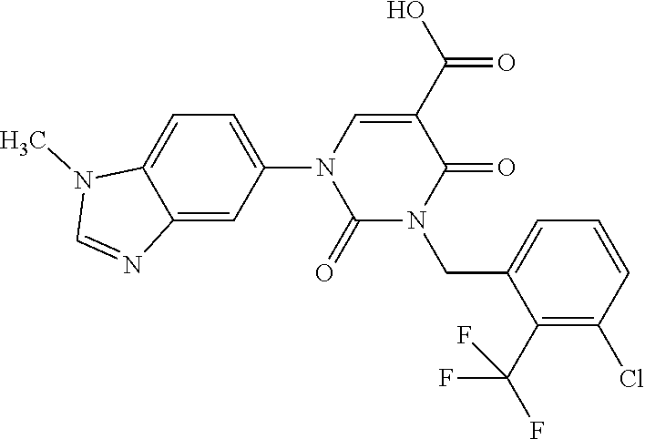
C1=C(N2C(=O)N(CC3=CC=CC(Cl)=C3C(F)(F)F)C(=O)C(C(O)=O)=C2)C=C2C(=C1)N(C)C=N2
